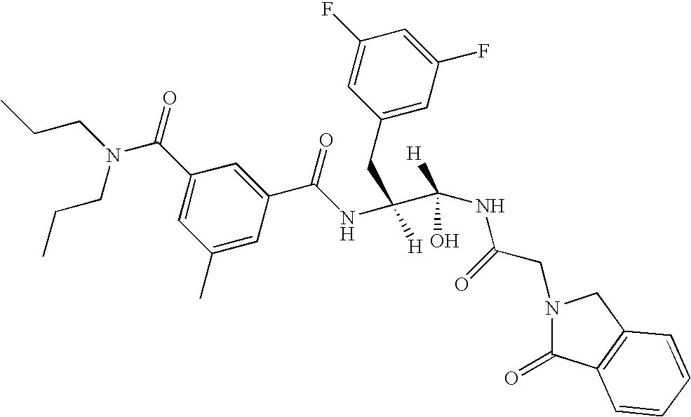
C1(C)=CC(C(NC(C(O)(NC(CN2C(=O)C3=C(C2)C=CC=C3)=O)[H])(CC2=CC(F)=CC(F)=C2)[H])=O)=CC(C(N(CCC)CCC)=O)=C1
